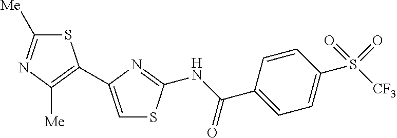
N(C(C1=CC=C(S([CF3])(=O)=O)C=C1)=O)C1=NC(C2=C([Me])N=C([Me])S2)=CS1
